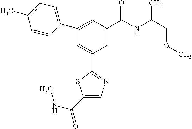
C1(C(NC)=O)=CN=C(C2=CC(C3=CC=C(C)C=C3)=CC(C(NC(COC)C)=O)=C2)S1
